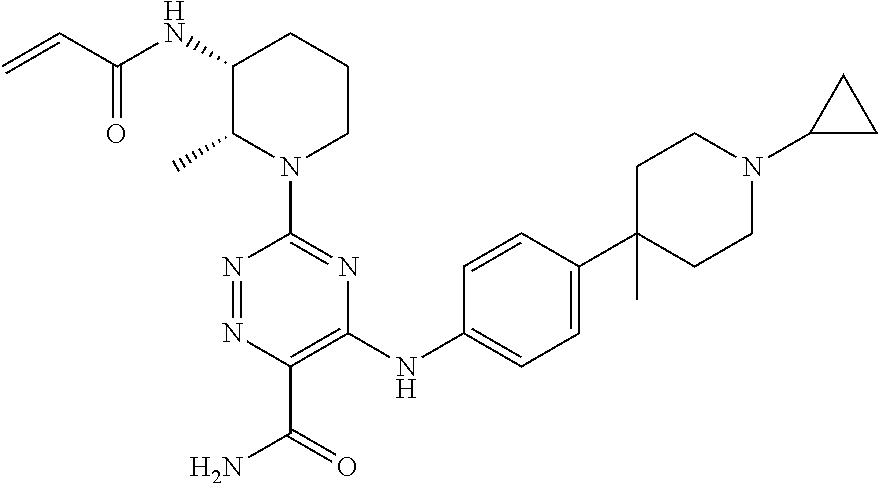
N1(C2=NC(NC3=CC=C(C4(C)CCN(C5CC5)CC4)C=C3)=C(C(=O)N)N=N2)CCCC(NC(C=C)=O)C1C
